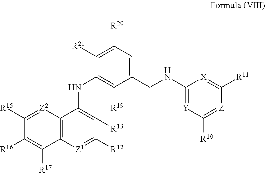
N(C1=C([R19])C(CNC2=[Y]C([R10])=[Z]C([R11])=[X]2)=CC([R20])=C1[R21])C1=C([R13])C([R12])=[Z1]C2=C1[Z2]=C([R15])C([R16])=C2[R17]
